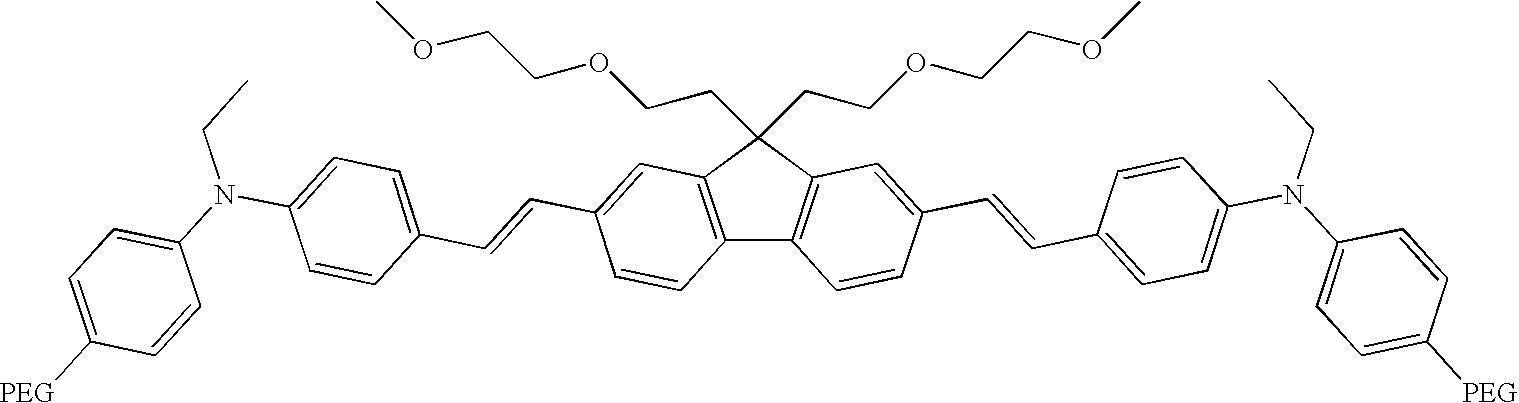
C12=C(C(CCOCCOC)(CCOCCOC)C3=C1C=CC(C=CC1=CC=C(N(CC)C4=CC=C([PEG])C=C4)C=C1)=C3)C=C(C=CC1=CC=C(N(CC)C3=CC=C([PEG])C=C3)C=C1)C=C2
